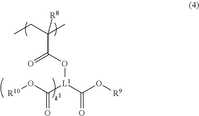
C(C(CC)(C)[R8])(O[L1](C(O[R9])=O)C(O[R10])=O)=O
